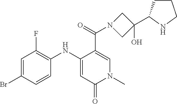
C1=C(Br)C=CC(NC2=CC(=O)N(C)C=C2C(=O)N2CC(O)(C3CCCN3)C2)=C1F
